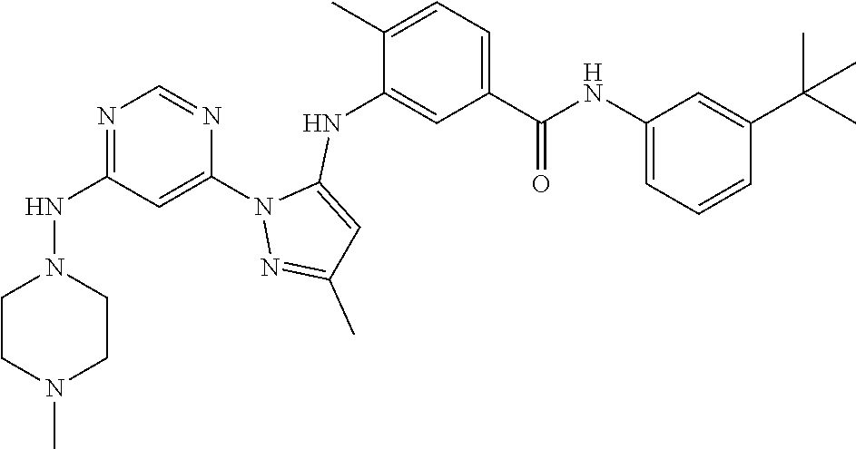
N1=C(NN2CCN(C)CC2)C=C(N2N=C(C)C=C2NC2=CC(C(NC3=CC=CC(C(C)(C)C)=C3)=O)=CC=C2C)N=C1
